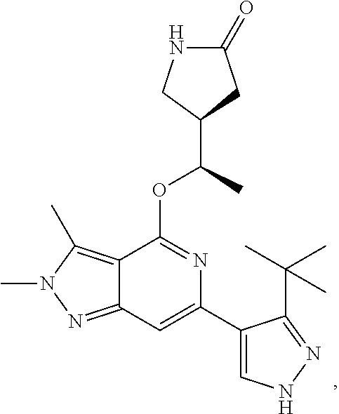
C1(C(C)OC2=NC(C3=CNN=C3C(C)(C)C)=CC3=NN(C)C(C)=C23)CC(=O)NC1
